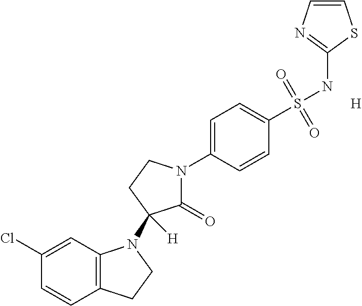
C12=C(C=C(Cl)C=C1)N(C1([H])C(=O)N(C3=CC=C(S(NC4=NC=CS4)(=O)=O)C=C3)CC1)CC2.[H]
